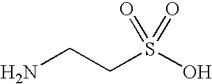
NCCS(O)(=O)=O
